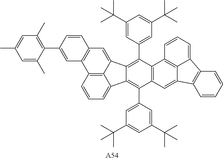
C12=C3C(=CC=C1)C1=C(C4=CC(C(C)(C)C)=CC(C(C)(C)C)=C4)C4=C(C(C5=CC(C(C)(C)C)=CC(C(C)(C)C)=C5)=C1C3=CC1=C2C=C(C2=C(C)C=C(C)C=C2C)C=C1)C1=C2C(=C4)C3=C(C2=CC=C1)C=CC=C3.[A54]
